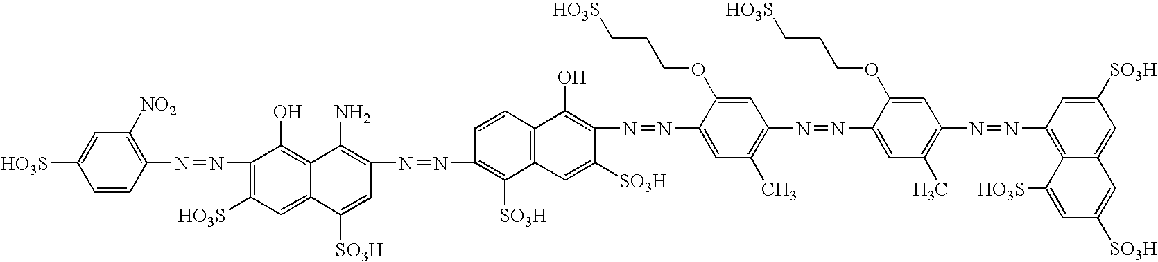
C1=CC(N=NC2=C([HO3S])C=C3C(=C2O)C(N)=C(N=NC2=C([SO3H])C4=C(C=C2)C(O)=C(N=NC2=CC(C)=C(N=NC5=CC(C)=C(N=NC6=C7C(=CC([SO3H])=C6)C=C([SO3H])C=C7[HO3S])C=C5OCCC[HO3S])C=C2OCCC[HO3S])C([SO3H])=C4)C=C3[SO3H])=C([NO2])C=C1[HO3S]
